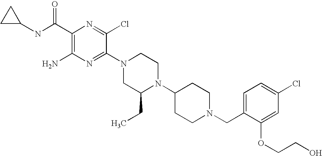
C1(C(NC2CC2)=O)=C(N)N=C(N2CC(CC)N(C3CCN(CC4=CC=C(Cl)C=C4OCCO)CC3)CC2)C(Cl)=N1
